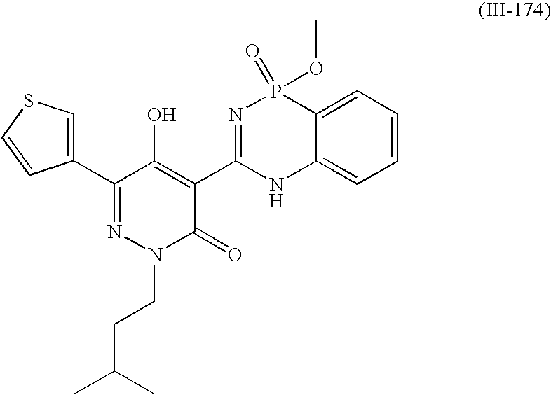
C1(C2=NN(CCC(C)C)C(=O)C(C3=NP(=O)(OC)C4=CC=CC=C4N3)=C2O)=CSC=C1
